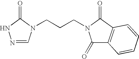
N1=CN(CCCN2C(=O)C3=C(C2=O)C=CC=C3)C(=O)N1
